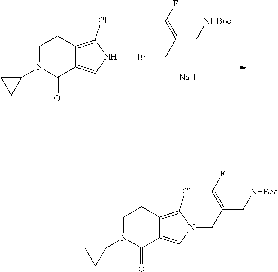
[Na].C1N(C2CC2)C(=O)C2=CNC(Cl)=C2C1.C(=C(C[NHBoc])CBr)F.C1N(C2CC2)C(=O)C2=CN(CC(C[NHBoc])=CF)C(Cl)=C2C1
